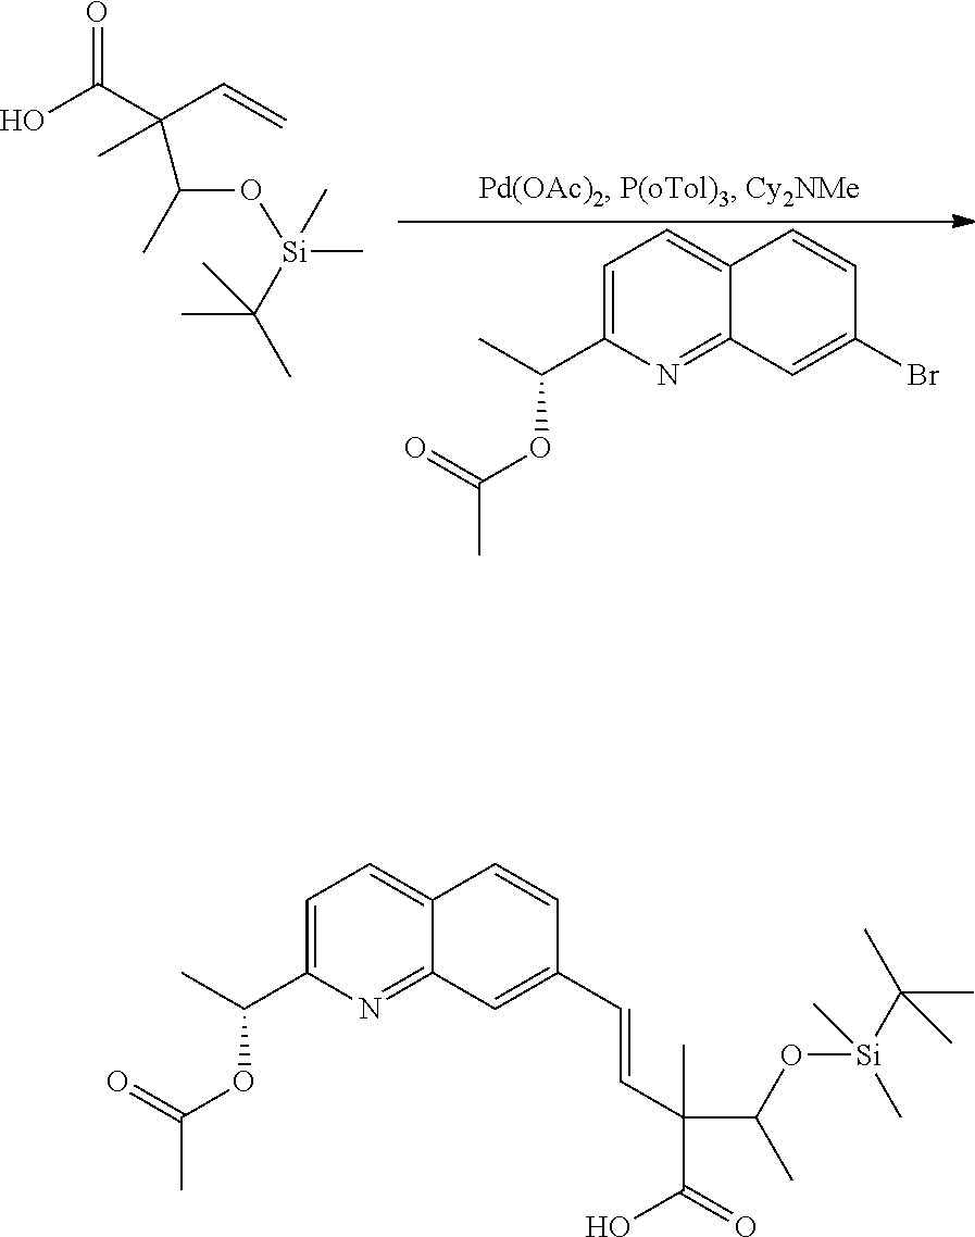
C1=C(C(C)OC(=O)C)N=C2C(=C1)C=CC(Br)=C2.OC(C(C=C)(C(C)O[Si](C)(C(C)(C)C)C)C)=O.C1=C(C(C)OC(=O)C)N=C2C(=C1)C=CC(C=CC(C(O[Si](C(C)(C)C)(C)C)C)(C)C(=O)O)=C2
